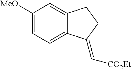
C1([MeO])=CC=C2C(=C1)CCC2=C[CO2Et]
